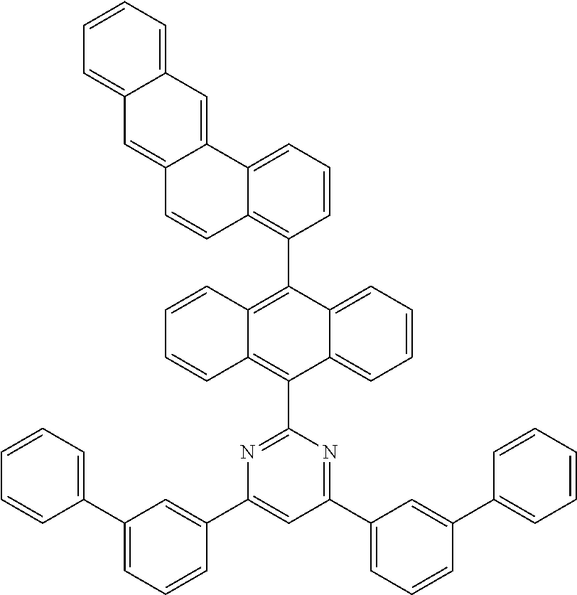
C1=CC=C2C(=C1)C=C1C(=C2)C=CC2=C(C3=C4C(=C(C5=NC(C6=CC(C7=CC=CC=C7)=CC=C6)=CC(C6=CC=CC(C7=CC=CC=C7)=C6)=N5)C5=CC=CC=C35)C=CC=C4)C=CC=C12
